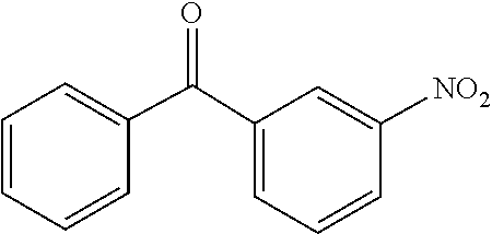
C1=C([NO2])C=CC=C1C(C1=CC=CC=C1)=O
